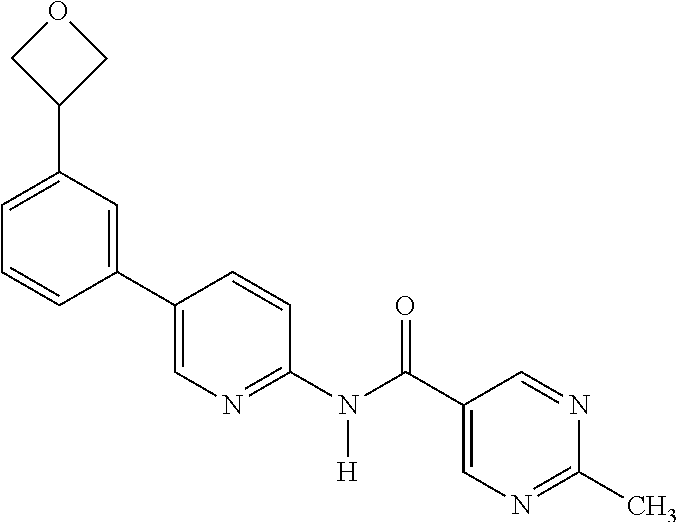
C1(C2=CN=C(N(C(C3=CN=C(C)N=C3)=O)[H])C=C2)=CC(C2COC2)=CC=C1
